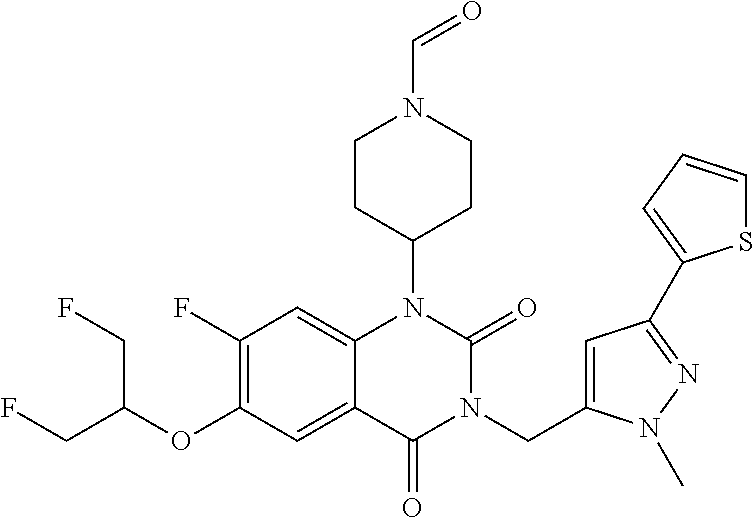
C1(F)=C(OC(CF)CF)C=C2C(=C1)N(C1CCN(C=O)CC1)C(=O)N(CC1=CC(C3=CC=CS3)=NN1C)C2=O
